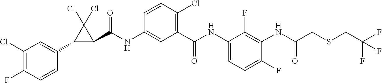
C1(Cl)=C(F)C=CC(C2C(C(NC3=CC(C(NC4=CC=C(F)C(NC(CSCC(F)(F)F)=O)=C4F)=O)=C(Cl)C=C3)=O)C2(Cl)Cl)=C1
